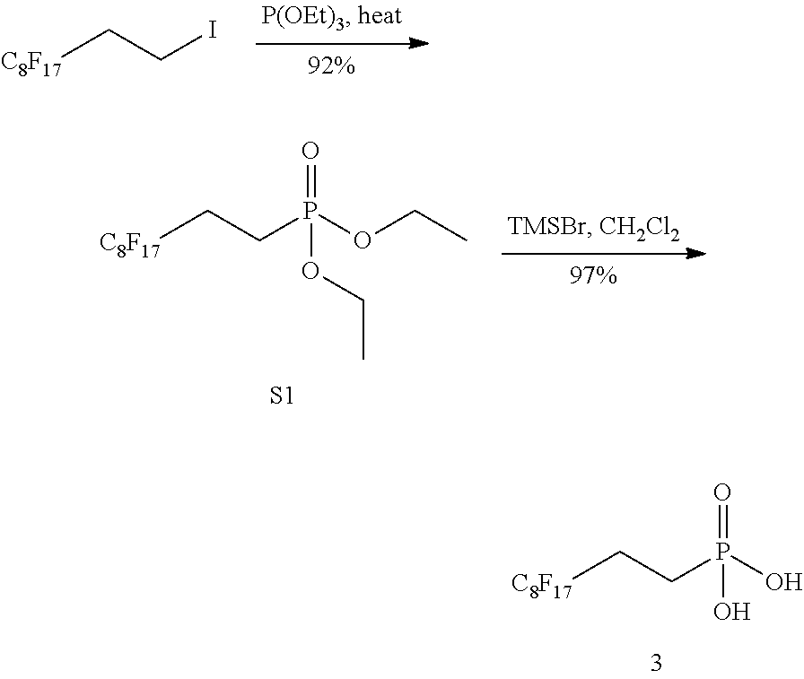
[C8F17]CCI.[C8F17]CCP(OCC)(=O)OCC.[S1].[C8F17]CCP(O)(=O)O
